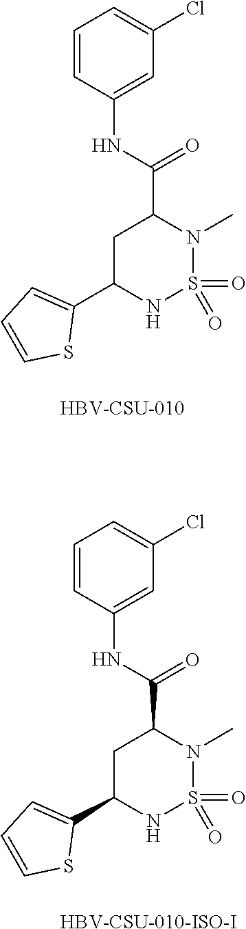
C1C(C2=CC=CS2)NS(=O)(=O)N(C)C1C(=O)NC1=CC(Cl)=CC=C1.[HBV-CSU-010].C1C(C2=CC=CS2)NS(=O)(=O)N(C)C1C(=O)NC1=CC(Cl)=CC=C1.[HBV-CSU-010-ISO-I]
